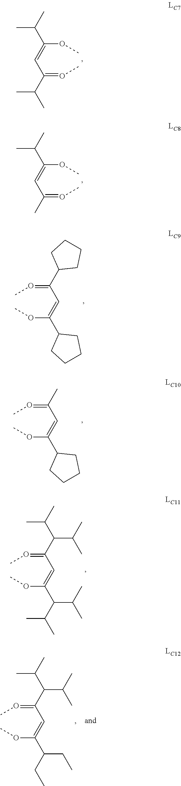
C(C(=OC)C(C)C)=C(OC)C(C)C.C(C(=OC)C)=C(OC)C(C)C.C(=C(OC)C1CCCC1)C(=OC)C1CCCC1.C(=C(OC)C1CCCC1)C(=OC)C.C(=C(OC)C(C(C)C)C(C)C)C(=OC)C(C(C)C)C(C)C.C(=C(OC)C(CC)CC)C(=OC)C(C(C)C)C(C)C
